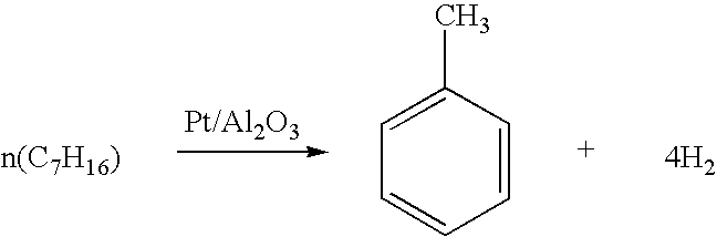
C1=C(C)C=CC=C1.[4H2]
